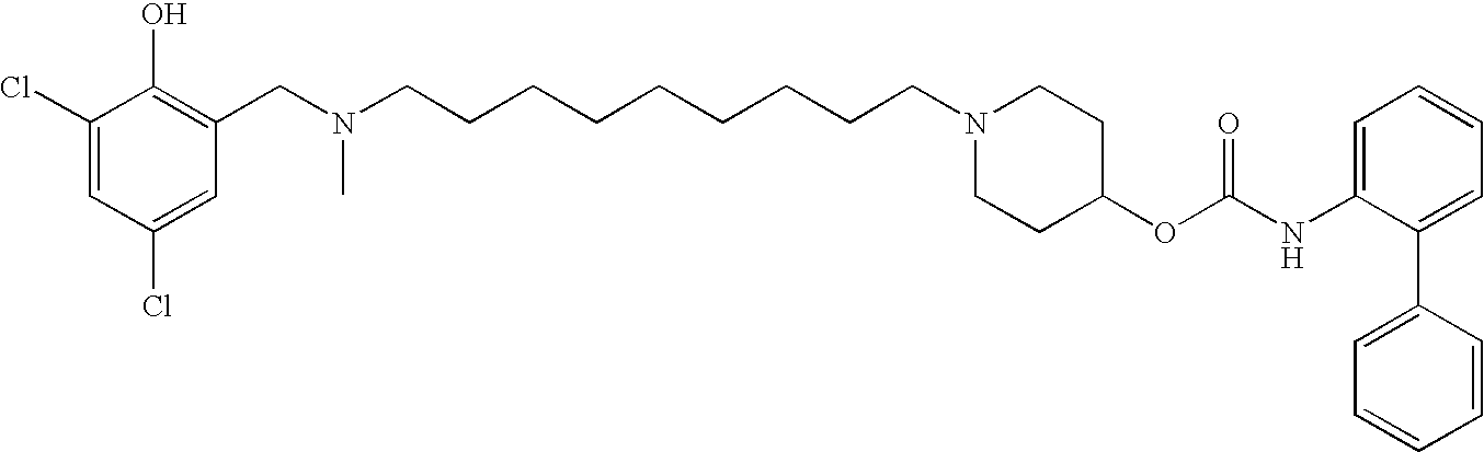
C1(Cl)=CC(Cl)=CC(CN(CCCCCCCCCN2CCC(OC(NC3=CC=CC=C3C3=CC=CC=C3)=O)CC2)C)=C1O
